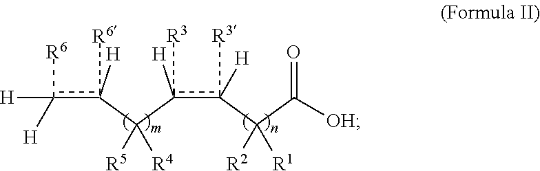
[H]c([H])(c([H])(C(c([H])(c([H])(C(C([OH])=O)([R2])[R1])[R3])[R3])([R5])[R4])[R6])[R6]
